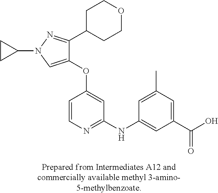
C1(OC2=CC(NC3=CC(C(O)=O)=CC(C)=C3)=NC=C2)=CN(C2CC2)N=C1C1CCOCC1
